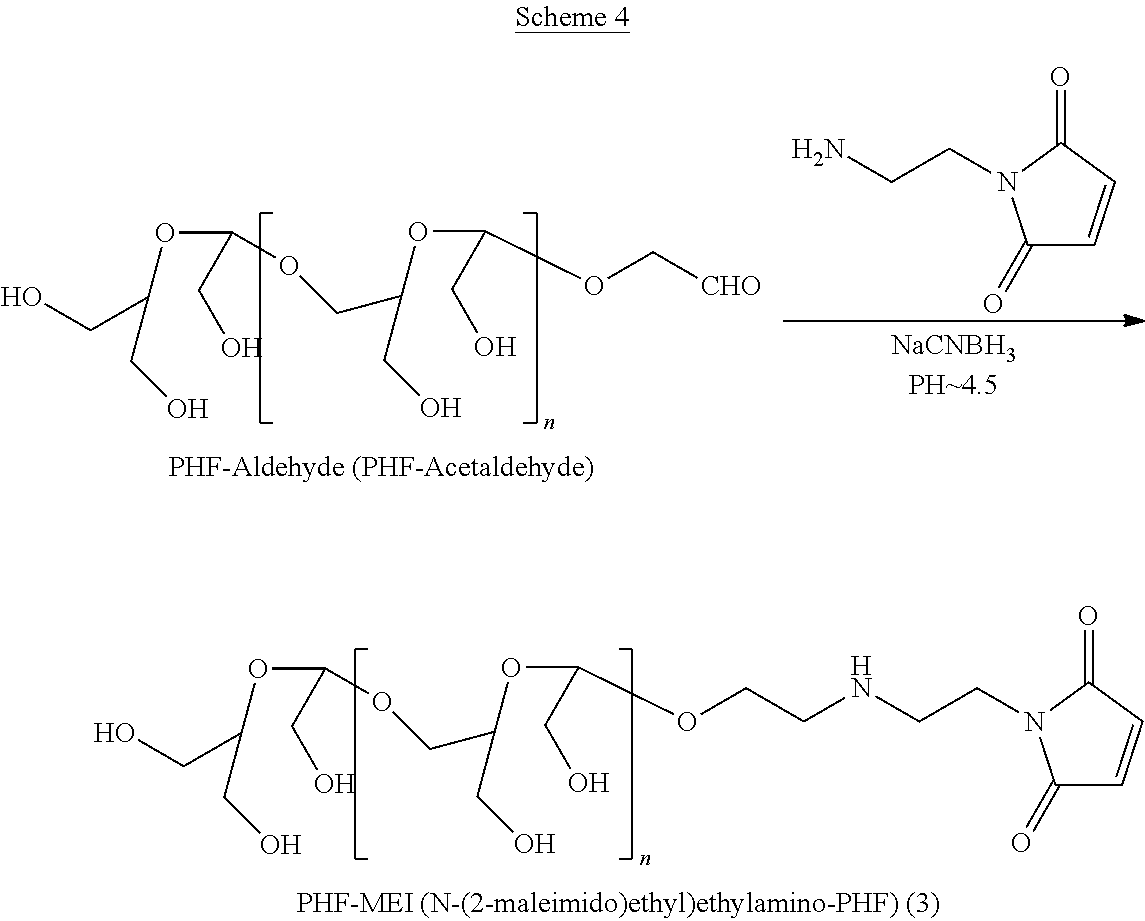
OCC(OC(CO)OCC(OC(CO)OCCNCCN1C(=O)C=CC1=O)CO)CO.OCC(OC(CO)OCC(OC(CO)OC[CHO])CO)CO.C1(=O)C=CC(=O)N1CCN
